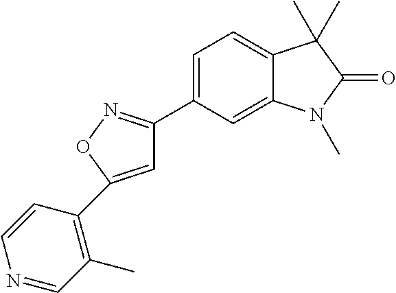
C1=C(C2=NOC(C3=C(C)C=NC=C3)=C2)C=C2C(=C1)C(C)(C)C(=O)N2C
